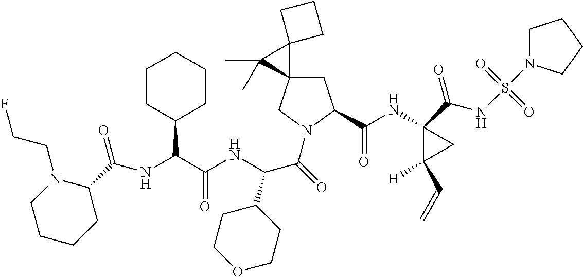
N(C(C1CCOCC1)C(N1CC2(CC1C(NC1(C(NS(=O)(=O)N3CCCC3)=O)C([H])(C=C)C1)=O)C1(C2(C)C)CCC1)=O)C(C(NC(C1N(CCF)CCCC1)=O)C1CCCCC1)=O
